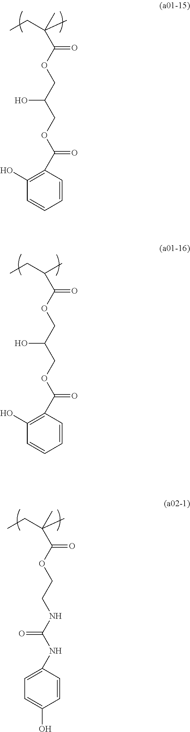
C1(O)=C(C(OCC(COC(C(CC)C)=O)O)=O)C=CC=C1.C1=C(NC(NCCOC(C(C)(CC)C)=O)=O)C=CC(O)=C1.C1(O)=C(C(OCC(COC(C(C)(CC)C)=O)O)=O)C=CC=C1
